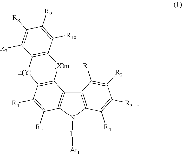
C12=C(N([L][Ar1])C3=C1C1=C(C([R4])=C3[R3])[n(Y)]C3=C([(X)m]1)C([R10])=C([R9])C([R8])=C3[R7])C([R4])=C([R3])C([R2])=C2[R1]
